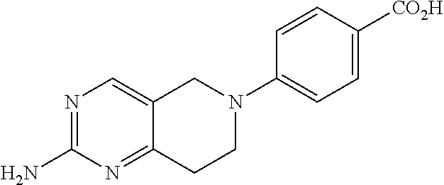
C12=CN=C(N)N=C1CCN(C1=CC=C([CO2H])C=C1)C2
